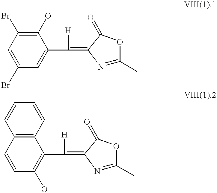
C1(O)=C(Br)C=C(Br)C=C1C([H])=C1N=C(C)OC1=O.C12=C(C=CC(O)=C1C([H])=C1N=C(C)OC1=O)C=CC=C2
